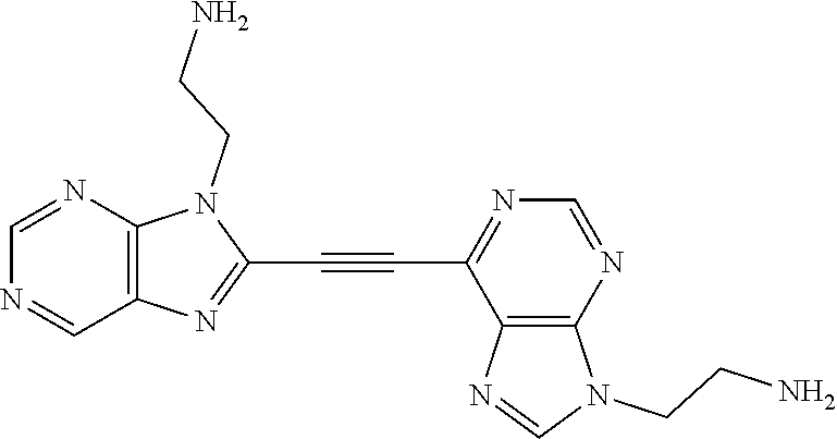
C1=NC2=C(C=N1)N=C(C#CC1=NC=NC3=C1N=CN3CCN)N2CCN
